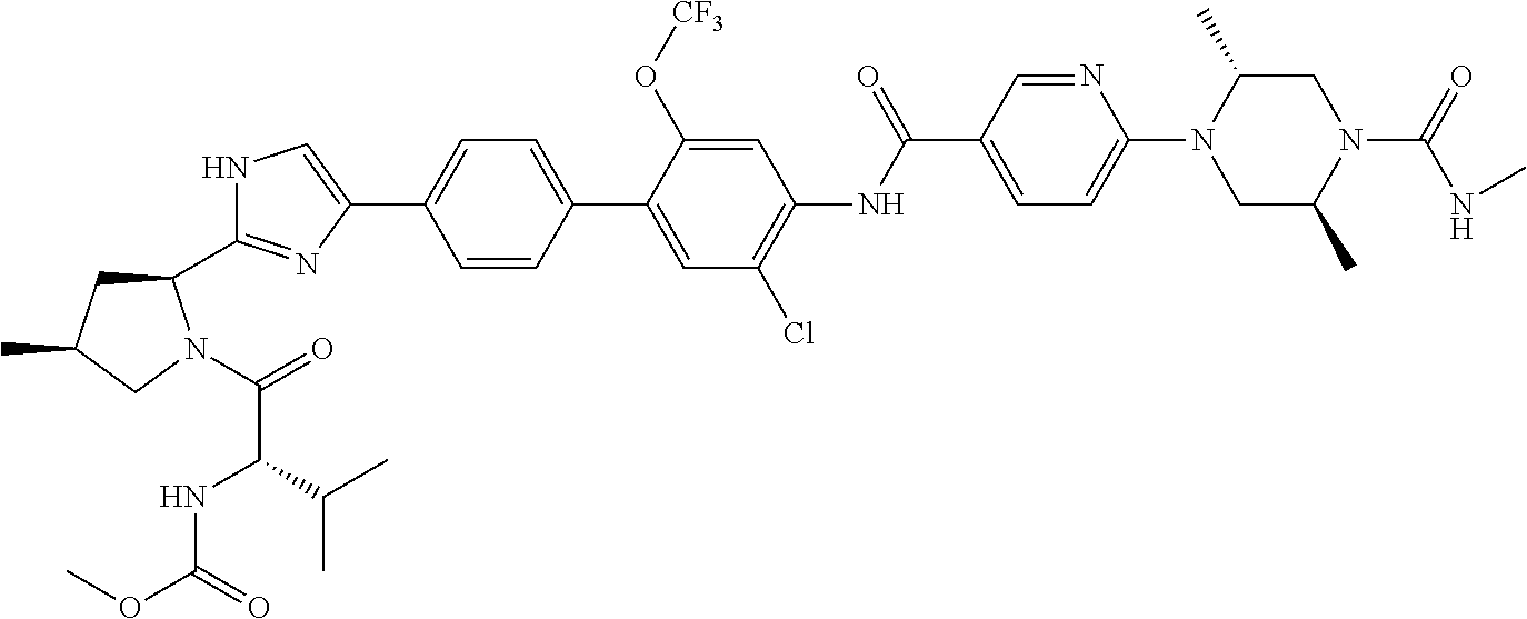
N1C(C2CC(C)CN2C(=O)C(C(C)C)NC(OC)=O)=NC(C2=CC=C(C3=CC(Cl)=C(NC(C4=CC=C(N5CC(C)N(C(=O)NC)CC5C)N=C4)=O)C=C3O[CF3])C=C2)=C1
